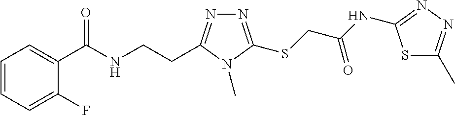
C1=CC=C(F)C(C(NCCC2=NN=C(SCC(NC3=NN=C(C)S3)=O)N2C)=O)=C1
